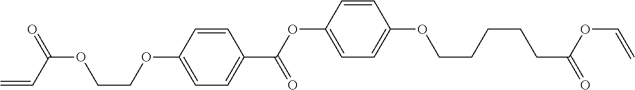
O(C1=CC=C(C(=O)OC2=CC=C(OCCCCCC(=O)OC=C)C=C2)C=C1)CCOC(C=C)=O
